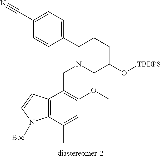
C1=CC(C2N(CC3=C(OC)C=C(C)C4=C3C=CN4[Boc])CC(O[TBDPS])CC2)=CC=C1C#N
